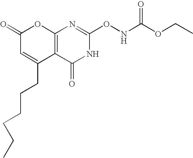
C12=C(C(=O)NC(ONC(OCC)=O)=N1)C(CCCCCC)=CC(=O)O2
